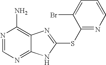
N1=CN=C2C(=C1N)N=C(SC1=NC=CC=C1Br)N2
